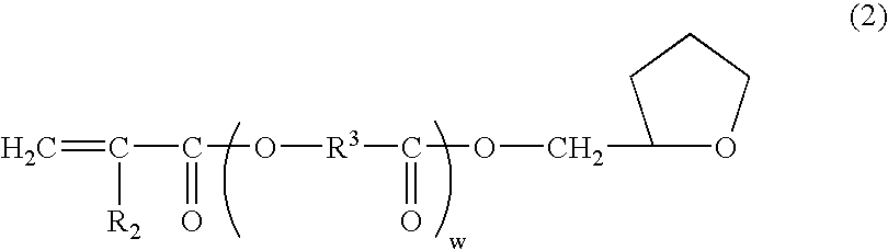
C=C([R2])C(=O)O[R3]C(=O)OCC1OCCC1
